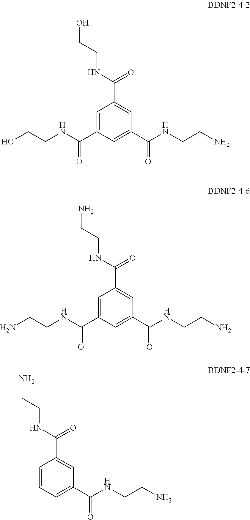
C1=CC=C(C(NCCN)=O)C=C1C(NCCN)=O.C1=C(C(NCCO)=O)C=C(C(NCCN)=O)C=C1C(NCCO)=O.C1=C(C(NCCN)=O)C=C(C(NCCN)=O)C=C1C(NCCN)=O
